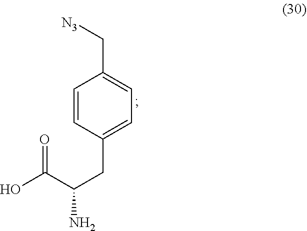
OC(C(CC1=CC=C(C[N3])C=C1)N)=O
